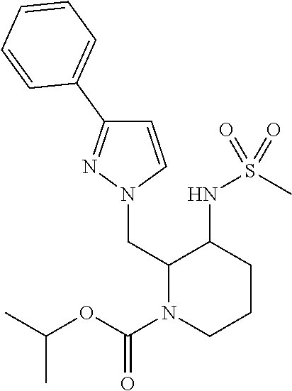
C1(C2=CC=CC=C2)=NN(CC2N(C(OC(C)C)=O)CCCC2NS(C)(=O)=O)C=C1
